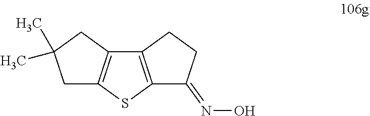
C1C2=C(CC1(C)C)C1=C(S2)C(=NO)CC1
